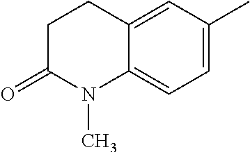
C1=C(C)C=C2C(=C1)N(C)C(=O)CC2
